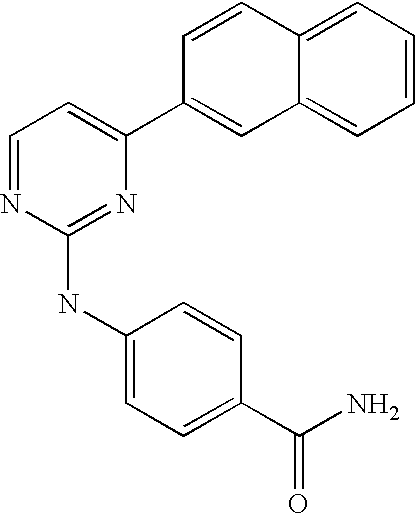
C1(C2=CC=NC(NC3=CC=C(C(N)=O)C=C3)=N2)=CC2=CC=CC=C2C=C1
